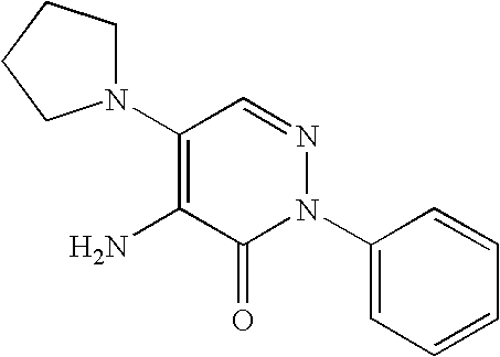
C1(N2N=CC(N3CCCC3)=C(N)C2=O)=CC=CC=C1
